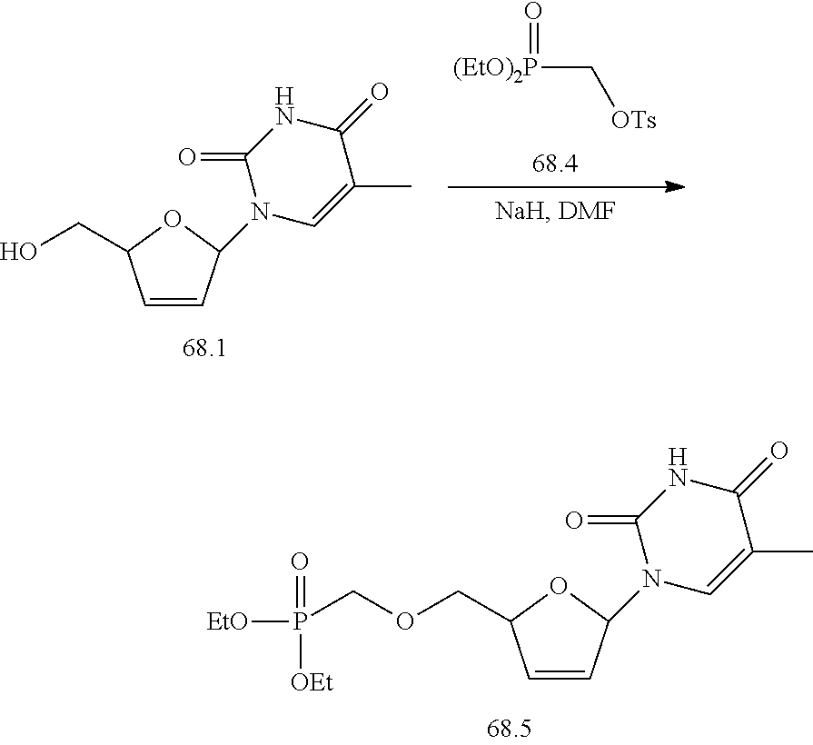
[(EtO)2P](=O)C[OTs].O1C(CO)C=CC1N1C=C(C)C(=O)NC1=O.O1C(COCP([OEt])(=O)[EtO])C=CC1N1C=C(C)C(=O)NC1=O
